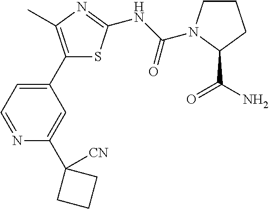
C1(C2=CC=NC(C3([CN])CCC3)=C2)=C(C)N=C(NC(=O)N2CCCC2C(=O)N)S1
